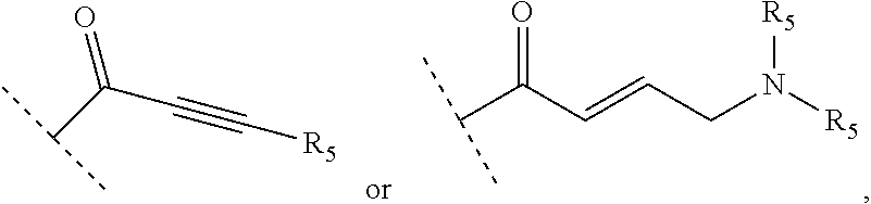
O=C(C#C[R5])C(C)C.O=C(C(C)C)C=CCN([R5])[R5]
